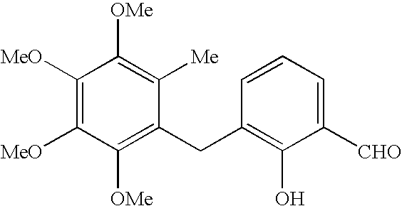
C1([OMe])=C(CC2=C(O)C([CHO])=CC=C2)C([Me])=C([OMe])C([MeO])=C1[MeO]
